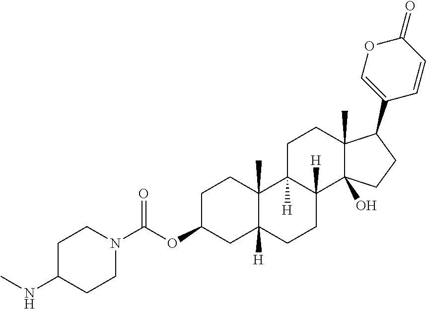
C(OC1CC2([H])C(C)(CC1)C1([H])C([H])(CC2)C2(O)C(C)(CC1)C(C1=COC(=O)C=C1)CC2)(=O)N1CCC(NC)CC1
